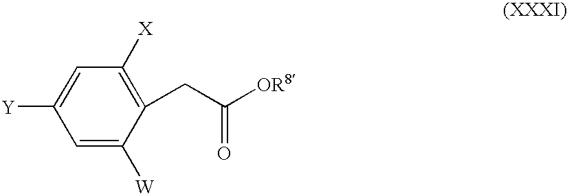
C1=C([W])C(CC(=O)[OR8])=C([X])C=C1[Y]
